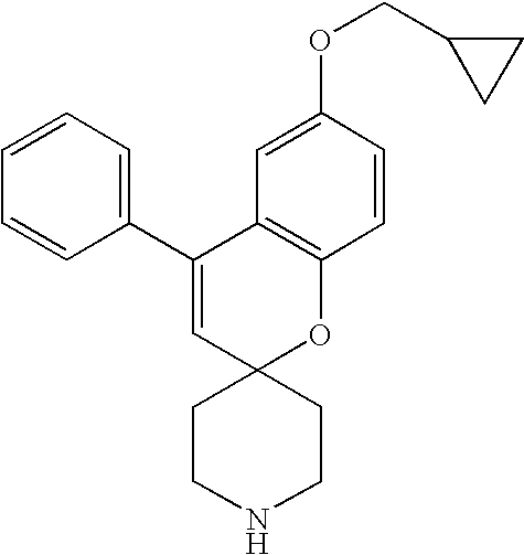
C1=CC=C(C2=CC3(OC4=C2C=C(OCC2CC2)C=C4)CCNCC3)C=C1
